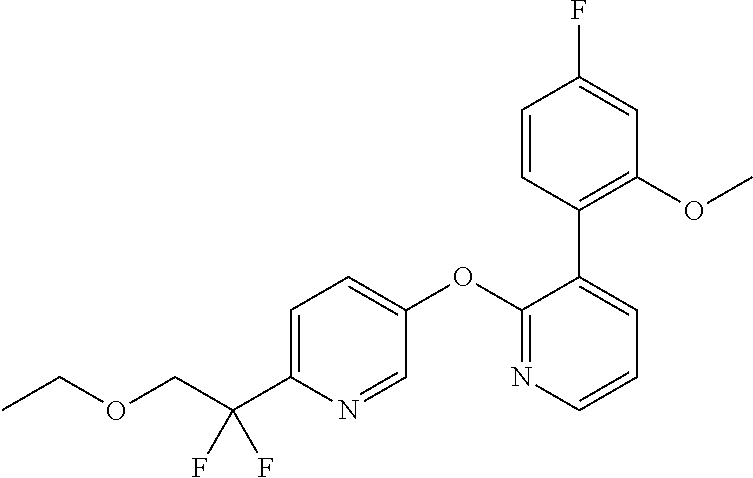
C1=C(C(COCC)(F)F)N=CC(OC2=NC=CC=C2C2=C(OC)C=C(F)C=C2)=C1
